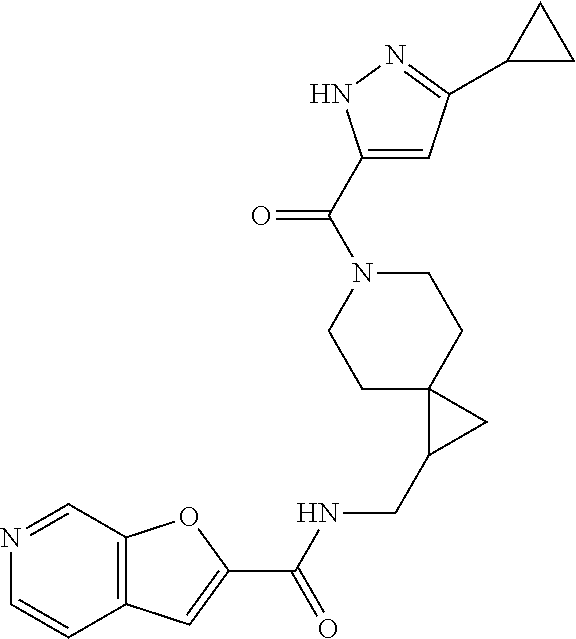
C12=C(C=NC=C1)OC(C(NCC1CC13CCN(C(=O)C1=CC(C4CC4)=NN1)CC3)=O)=C2
